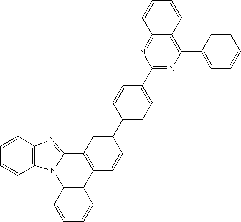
C1=CC2=C(C=C1)N1C(=NC3=C1C=CC=C3)C1=C2C=CC(C2=CC=C(C3=NC(C4=CC=CC=C4)=C4C(=N3)C=CC=C4)C=C2)=C1
